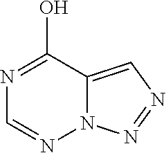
N1=C(O)C2=CN=NN2N=C1
